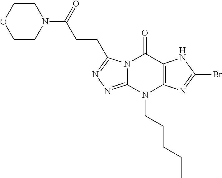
N12C(=NN=C1CCC(N1CCOCC1)=O)N(CCCCC)C1=C(C2=O)NC(Br)=N1
